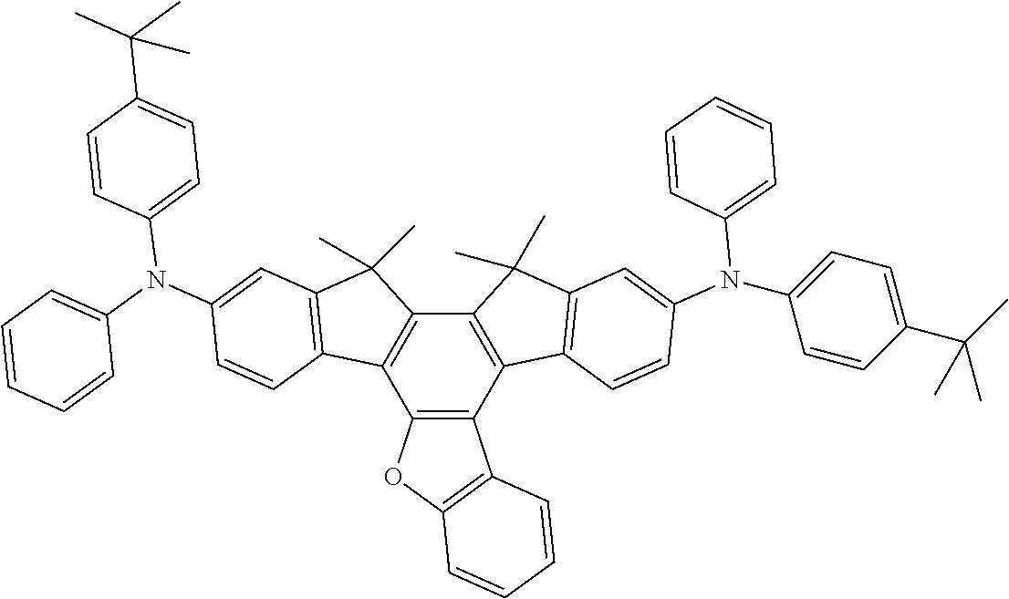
C12=C(C3=C(C4=C1C1=C(C4(C)C)C=C(N(C4=CC=CC=C4)C4=CC=C(C(C)(C)C)C=C4)C=C1)C(C)(C)C1=C3C=CC(N(C3=CC=C(C(C)(C)C)C=C3)C3=CC=CC=C3)=C1)C1=C(O2)C=CC=C1
